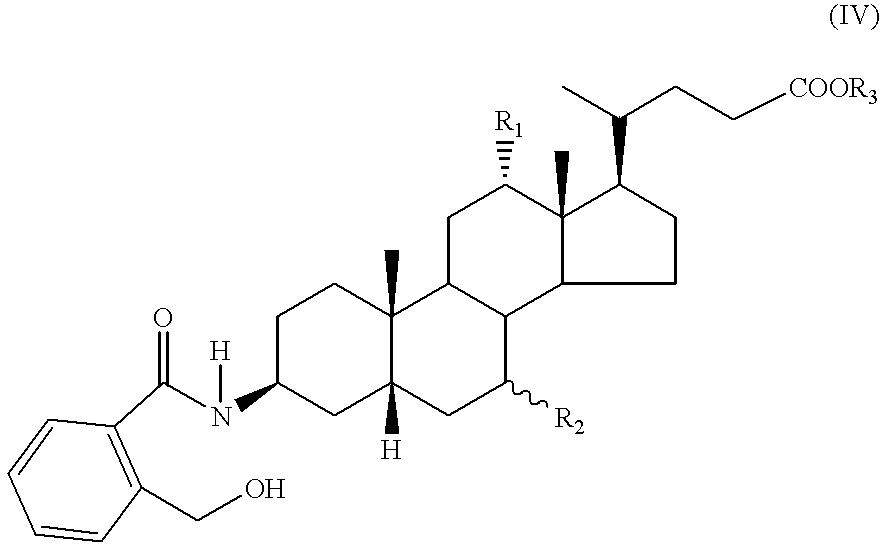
C1CC2(C)C([H])(CC1N(C(C1=C(CO)C=CC=C1)=O)[H])CC([R2])C1C2CC([R1])C2(C)C1CCC2C(CC[COOR3])C
